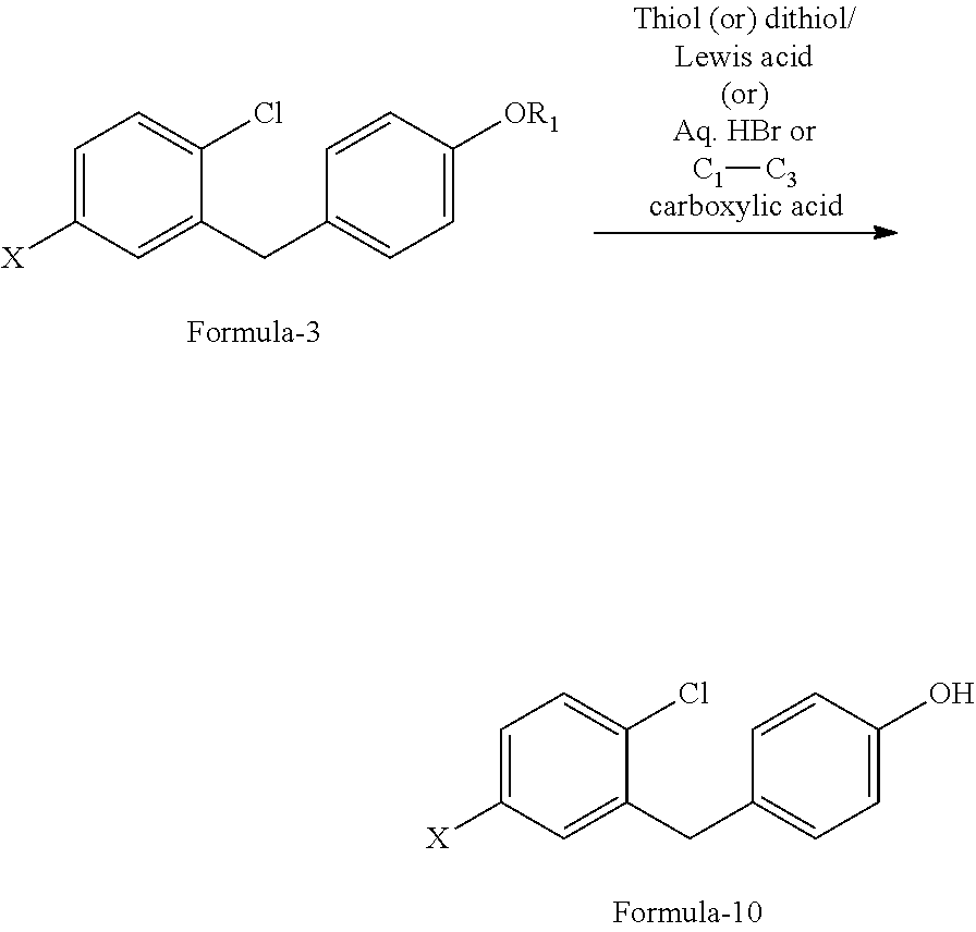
[X]C1=CC=C(Cl)C(CC2=CC=C(O)C=C2)=C1.[X]C1=CC=C(Cl)C(CC2=CC=C([OR1])C=C2)=C1.[C1][C3]
